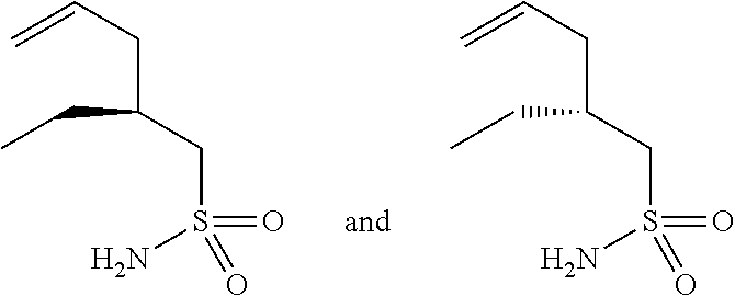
C=CCC(CC)CS(N)(=O)=O.C=CCC(CC)CS(N)(=O)=O
